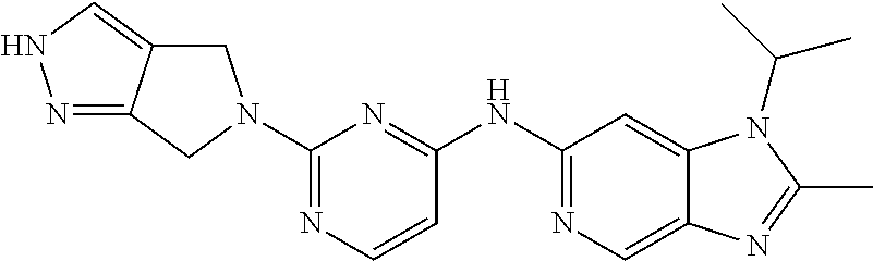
C1(N2CC3=CNN=C3C2)=NC=CC(NC2=NC=C3C(=C2)N(C(C)C)C(C)=N3)=N1
